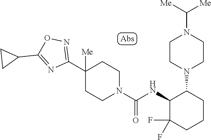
N1=C(C2CC2)ON=C1C1([Me])CCN(C(=O)NC2C(F)(F)CCCC2N2CCN(C([Me])[Me])CC2)CC1
